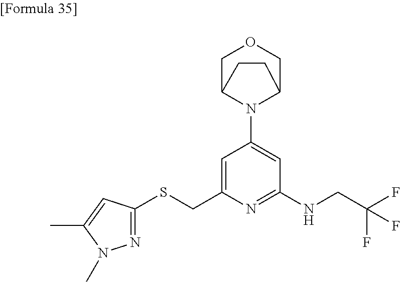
C1=C(CSC2=NN(C)C(C)=C2)N=C(NCC(F)(F)F)C=C1N1C2COCC1CC2
